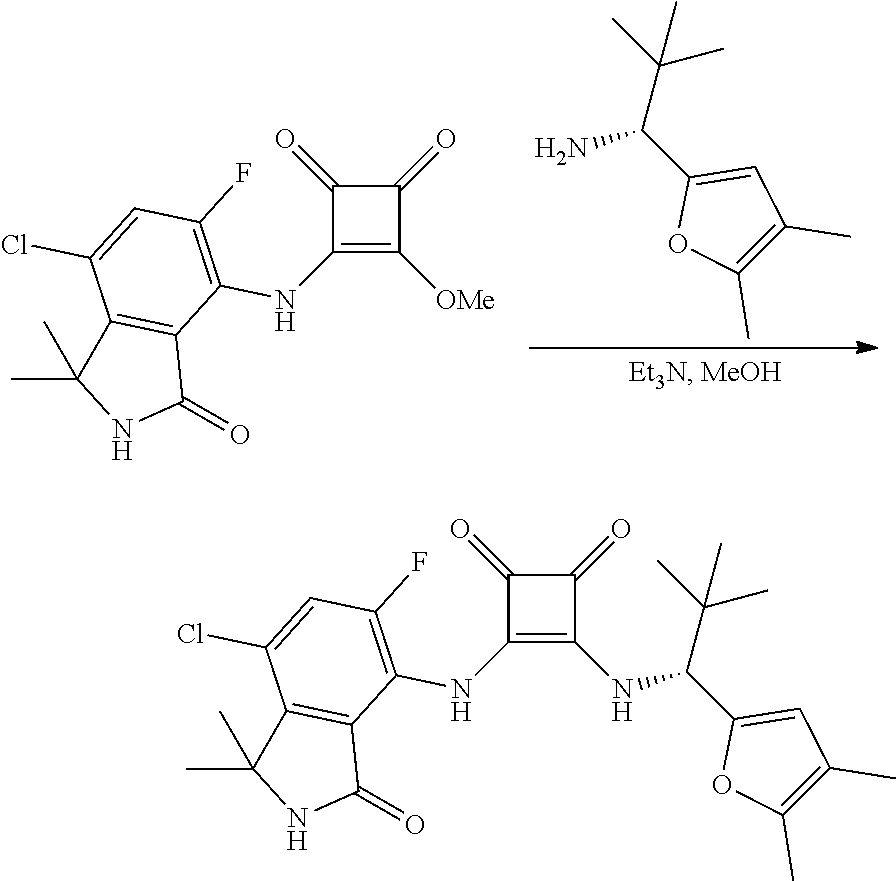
NC(C1=CC(C)=C(C)O1)C(C)(C)C.C1([OMe])=C(NC2=C(F)C=C(Cl)C3=C2C(=O)NC3(C)C)C(=O)C1=O.N(C1=C(NC(C2=CC(C)=C(C)O2)C(C)(C)C)C(=O)C1=O)C1=C(F)C=C(Cl)C2=C1C(=O)NC2(C)C
